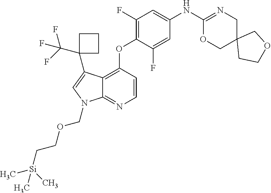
C1(F)=C(OC2=C3C(=NC=C2)N(COCC[Si](C)(C)C)C=C3C2(C(F)(F)F)CCC2)C(F)=CC(NC2=NCC3(CO2)CCOC3)=C1
